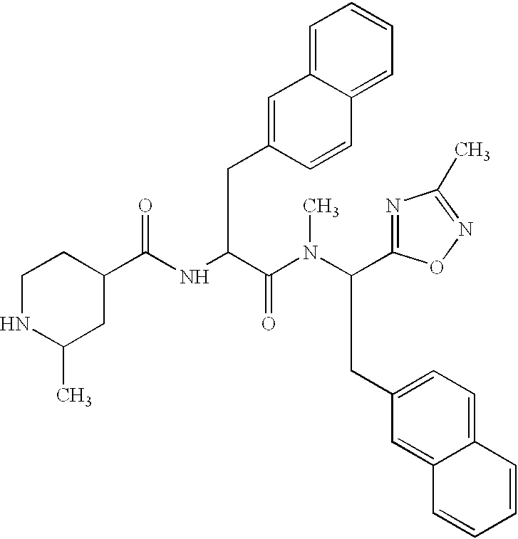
C1(C(NC(C(N(C(CC2=CC=C3C(=C2)C=CC=C3)C2=NC(C)=NO2)C)=O)CC2=CC3=CC=CC=C3C=C2)=O)CCNC(C)C1
